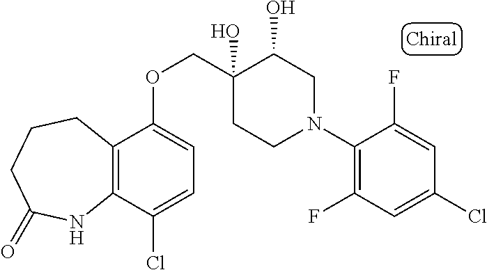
C1(N2CC(O)C(O)(COC3=CC=C(Cl)C4=C3CCCC(=O)N4)CC2)=C(F)C=C(Cl)C=C1F
